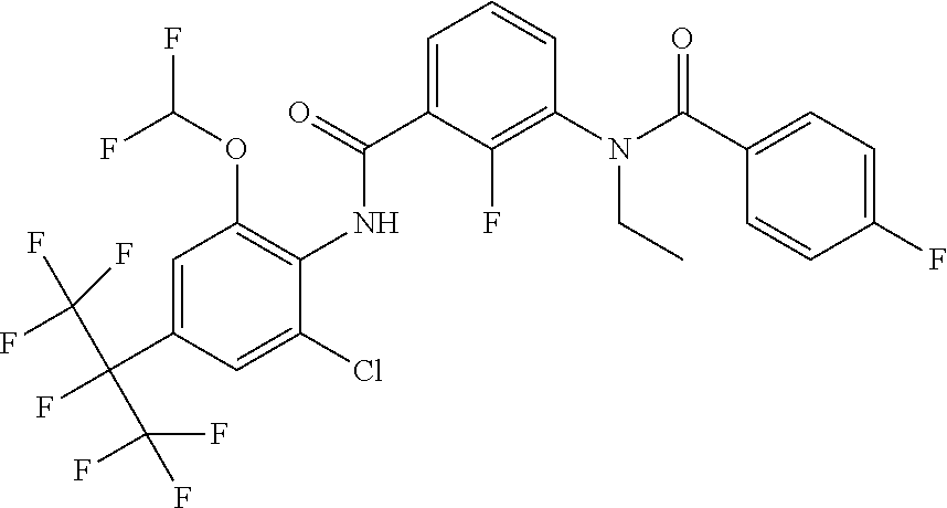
C1=C(C(=O)NC2=C(OC(F)F)C=C(C(F)(C(F)(F)F)C(F)(F)F)C=C2Cl)C(F)=C(N(C(C2=CC=C(F)C=C2)=O)CC)C=C1
